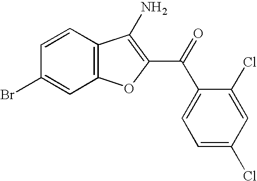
C12=C(C=CC(Br)=C1)C(N)=C(C(C1=CC=C(Cl)C=C1Cl)=O)O2
